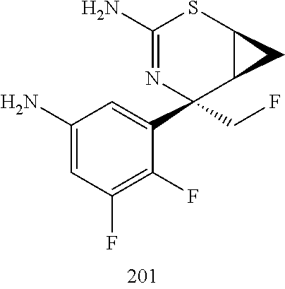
C1(N)=CC(F)=C(F)C(C2(CF)C3C(SC(N)=N2)C3)=C1
